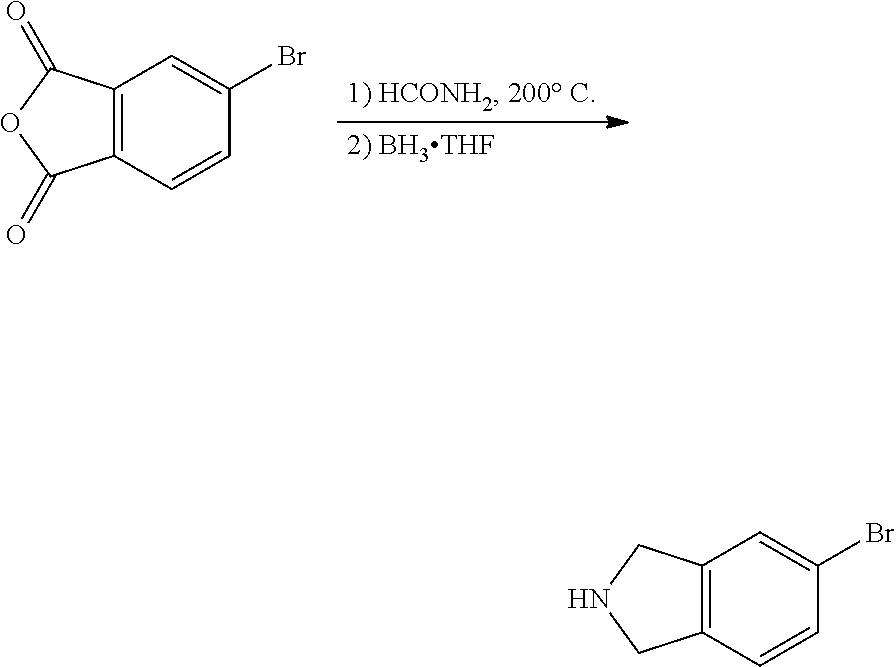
C12=C(C=CC(Br)=C1)C(=O)OC2=O.C12=C(C=CC(Br)=C1)CNC2
